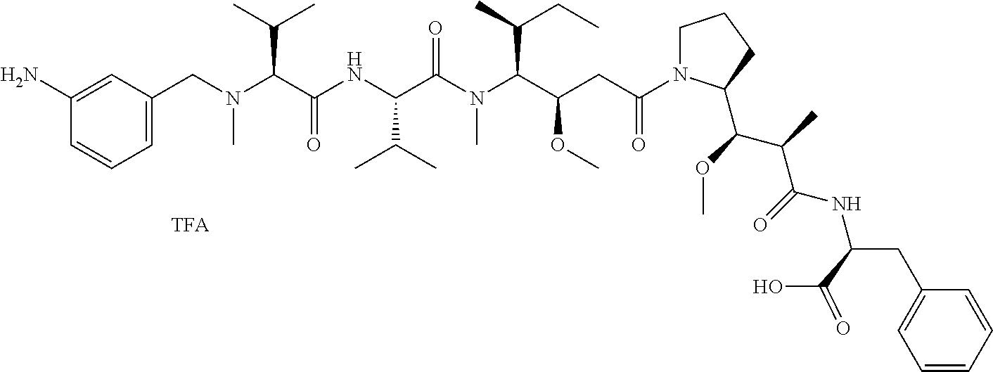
C1=CC(N)=CC(CN(C(C(NC(C(N(C(C(CC(N2CCCC2C(C(C(NC(CC2=CC=CC=C2)C(O)=O)=O)C)OC)=O)OC)C(C)CC)C)=O)C(C)C)=O)C(C)C)C)=C1
